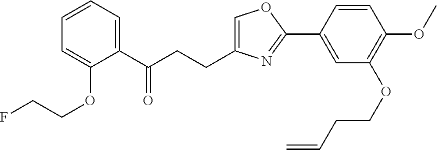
C1=C(CCC(C2=CC=CC=C2OCCF)=O)N=C(C2=CC(OCCC=C)=C(OC)C=C2)O1
